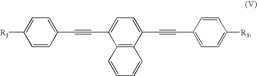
[R1]C1=CC=C(C#CC2=CC=C(C#CC3=CC=C([R3])C=C3)C3=C2C=CC=C3)C=C1
